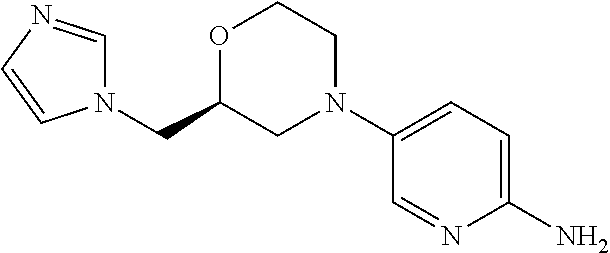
N1(C2=CC=C(N)N=C2)CCOC(CN2C=NC=C2)C1
